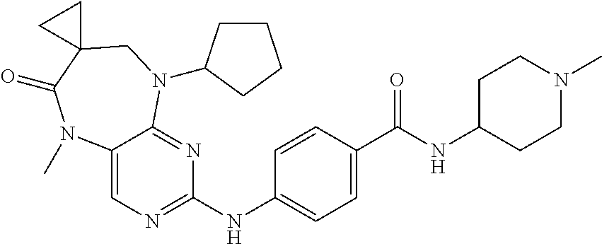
C1(NC2=NC=C3C(=N2)N(C2CCCC2)CC2(C(=O)N3C)CC2)=CC=C(C(NC2CCN(C)CC2)=O)C=C1
